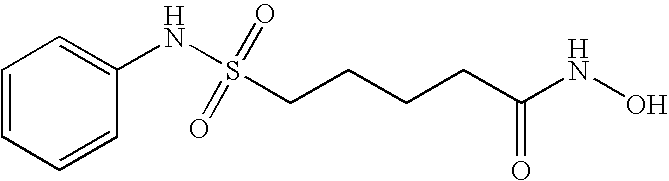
C1=CC=CC(NS(CCCCC(NO)=O)(=O)=O)=C1
